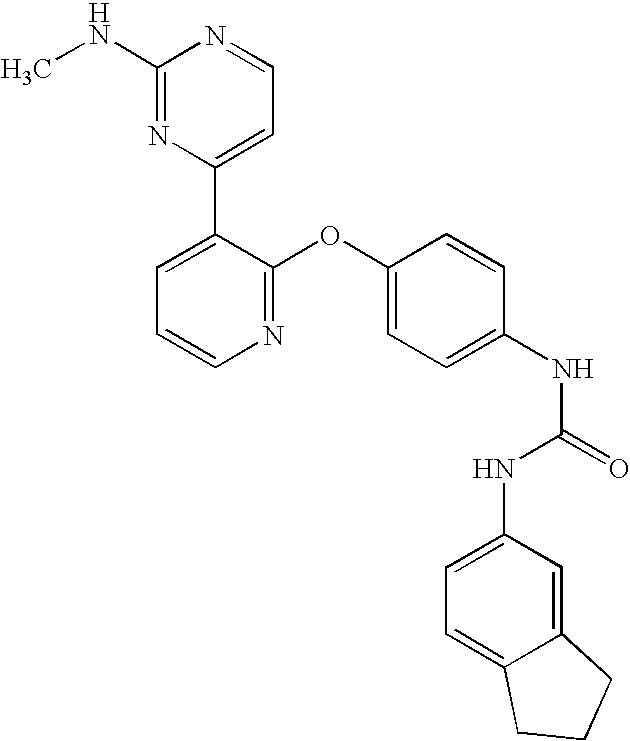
C1(NC)=NC(C2=CC=CN=C2OC2=CC=C(NC(=O)NC3=CC=C4C(=C3)CCC4)C=C2)=CC=N1
